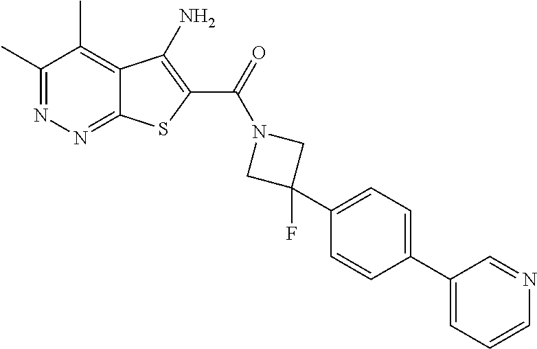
C1(C)=NN=C2C(=C1C)C(N)=C(C(=O)N1CC(C3=CC=C(C4=CC=CN=C4)C=C3)(F)C1)S2
